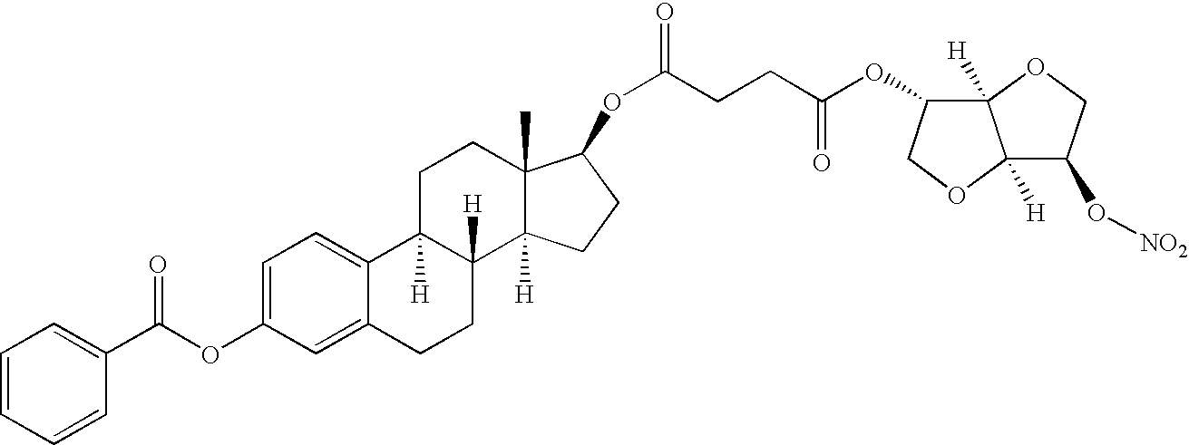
C1=C2C(=CC=C1OC(C1=CC=CC=C1)=O)C1([H])C([H])(CC2)C2([H])C(C)(CC1)C(OC(CCC(OC1C3([H])C([H])(OC1)C(O[NO2])CO3)=O)=O)CC2
